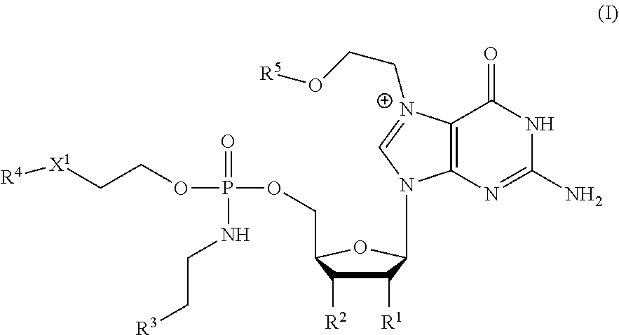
[R3]CCNP(OCC[X1][R4])(OCC1C([R2])C([R1])C(N2C3=C(C(=O)NC(N)=N3)[N+](CCO[R5])=C2)O1)=O
